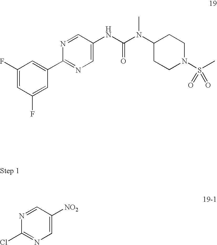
N(C(N(C1CCN(S(C)(=O)=O)CC1)C)=O)C1=CN=C(C2=CC(F)=CC(F)=C2)N=C1.N1=CC([NO2])=CN=C1Cl
